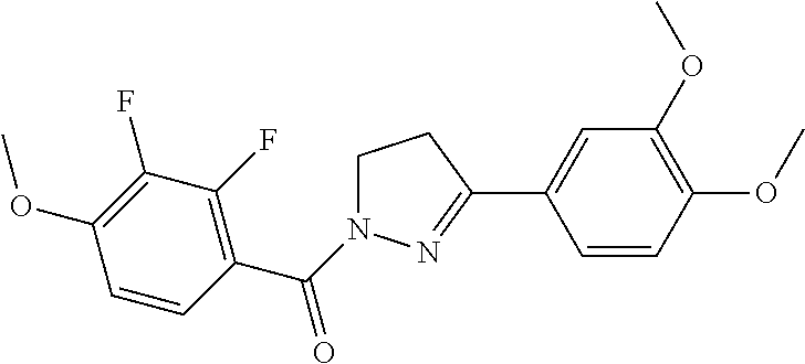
C1(C(N2CCC(C3=CC(OC)=C(OC)C=C3)=N2)=O)=C(F)C(F)=C(OC)C=C1
